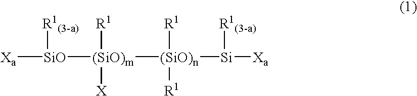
[Xa][SiO]([R1(3-a)])[(SiO)m]([(SiO)n]([Si]([Xa])[R1(3-a)])([R1])[R1])([X])[R1]
